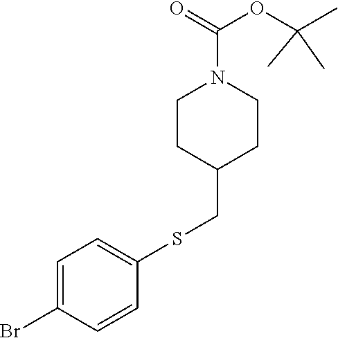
C1CC(CSC2=CC=C(Br)C=C2)CCN1C(OC(C)(C)C)=O
